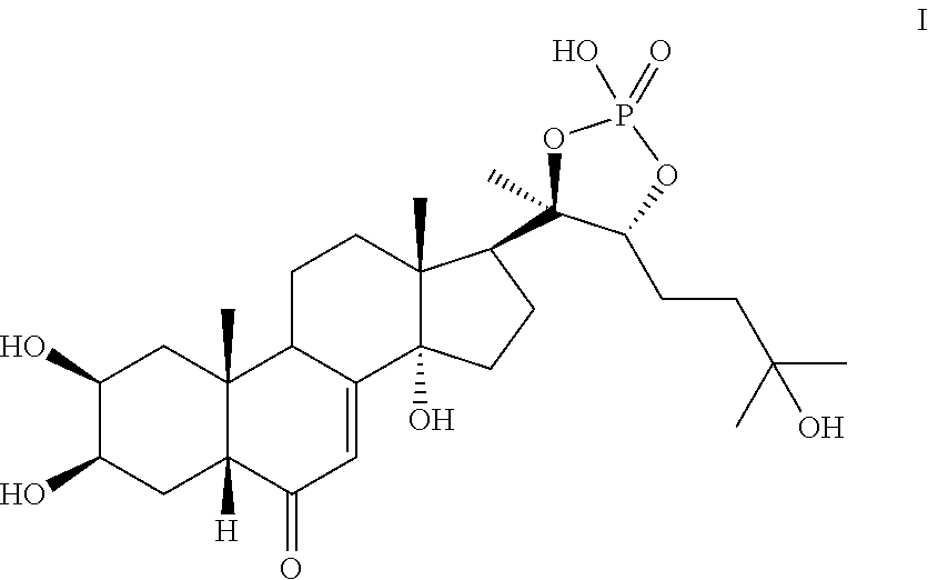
C1(O)C(O)CC2([H])C(C)(C1)C1C(=CC2=O)C2(O)C(C)(CC1)C(C1(C)OP(O)(=O)OC1CCC(C)(C)O)CC2
